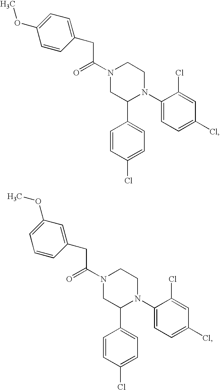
C(N1CC(C2=CC=C(Cl)C=C2)N(C2=CC=C(Cl)C=C2Cl)CC1)(=O)CC1=CC=C(OC)C=C1.C(N1CC(C2=CC=C(Cl)C=C2)N(C2=CC=C(Cl)C=C2Cl)CC1)(=O)CC1=CC(OC)=CC=C1
